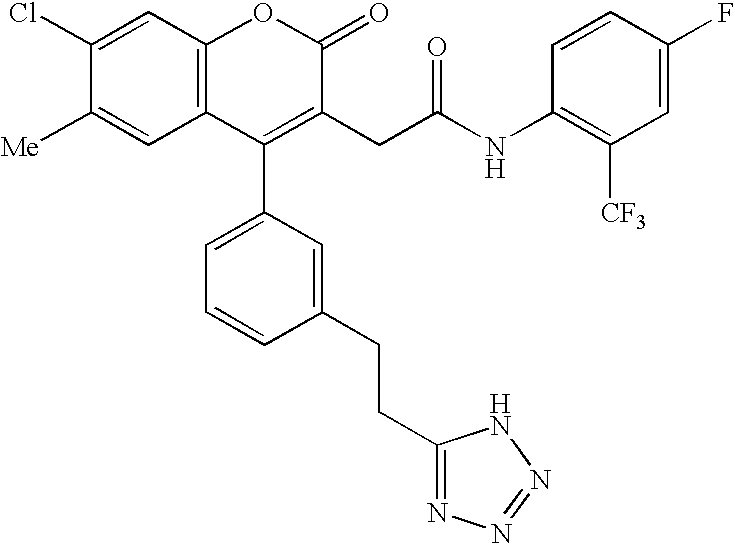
C12=C(C=C(Cl)C([Me])=C1)OC(=O)C(CC(NC1=C([CF3])C=C(F)C=C1)=O)=C2C1=CC=CC(CCC2=NN=NN2)=C1
